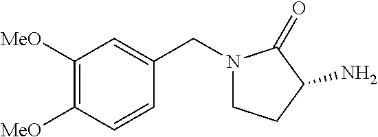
C1([MeO])=C([MeO])C=CC(CN2CCC(N)C2=O)=C1
